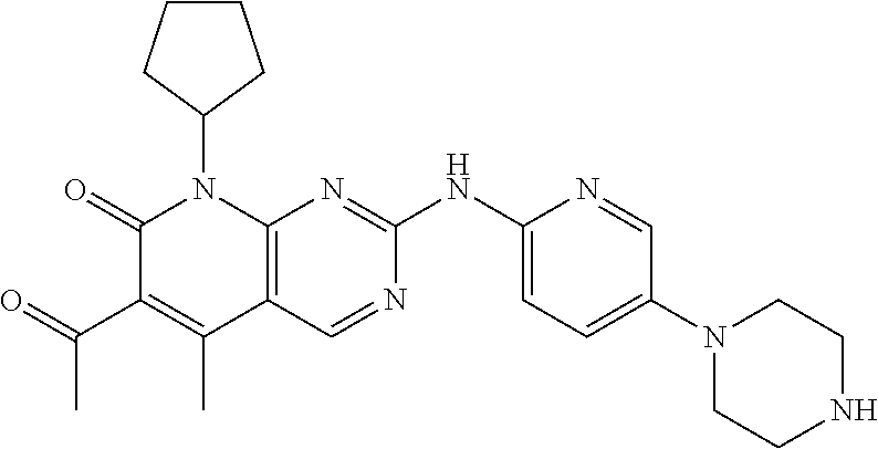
C12=C(C(C)=C(C(=O)C)C(=O)N1C1CCCC1)C=NC(NC1=CC=C(N3CCNCC3)C=N1)=N2
